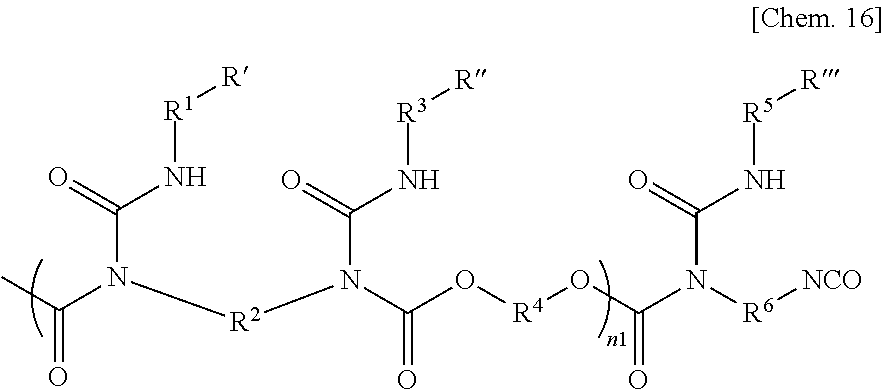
CC(=O)N(C(N[R1][R])=O)[R2]N(C(O[R4]OC(N([R6][NCO])C(=O)N[R5][R])=O)=O)C(=O)N[R3][R]
